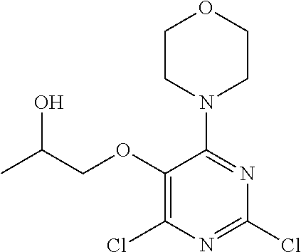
C1(OCC(C)O)=C(Cl)N=C(Cl)N=C1N1CCOCC1
